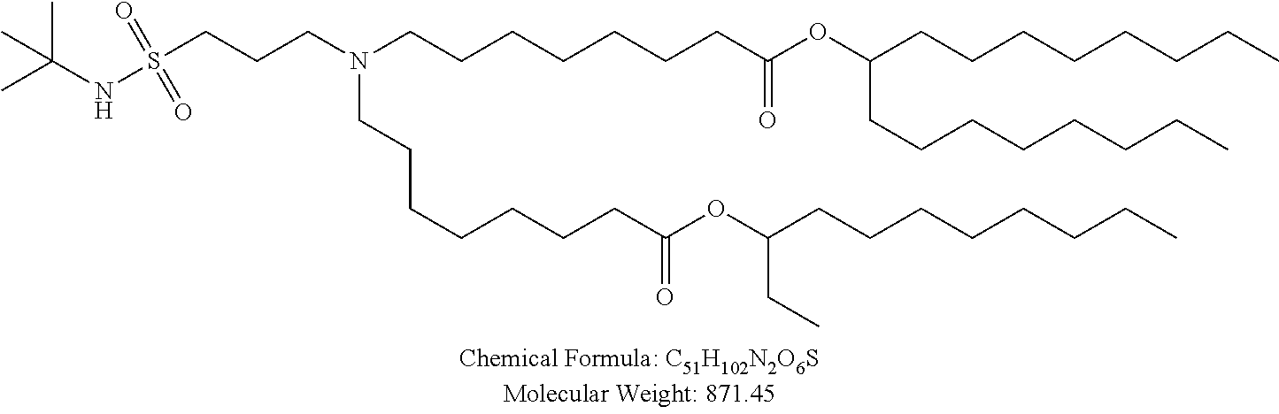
O(C(CC)CCCCCCCC)C(CCCCCCCN(CCCCCCCC(=O)OC(CCCCCCCC)CCCCCCCC)CCCS(=O)(=O)NC(C)(C)C)=O
